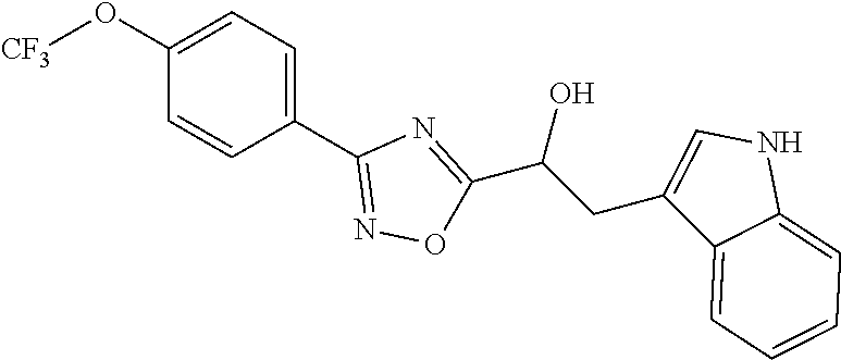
C1(O[CF3])=CC=C(C2=NOC(C(CC3=CNC4=CC=CC=C34)O)=N2)C=C1
